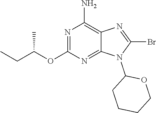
N1=C(OC(CC)C)N=C2C(=C1N)N=C(Br)N2C1CCCCO1
